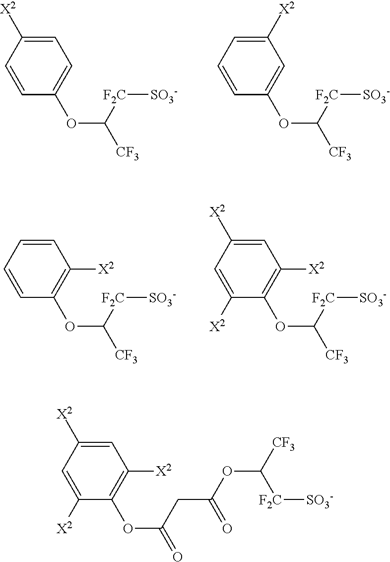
C1=CC(OC([CF3])[F2C][SO3-])=CC=C1[X2].C1=CC(OC([CF3])[F2C][SO3-])=CC([X2])=C1.C1=CC(OC([CF3])[F2C][SO3-])=C([X2])C=C1.C1=C([X2])C(OC([CF3])[F2C][SO3-])=C([X2])C=C1[X2].C1=C([X2])C(OC(=O)CC(OC([CF3])[F2C][SO3-])=O)=C([X2])C=C1[X2]
